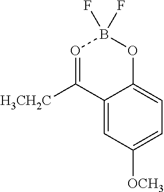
C12=CC([OCH3])=CC=C1OB(F)(F)O=C2[H3CH2C]
